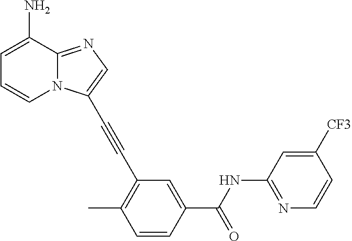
C1=C(N)C2=NC=C(C#CC3=C(C)C=CC(C(NC4=NC=CC([CF3])=C4)=O)=C3)N2C=C1
